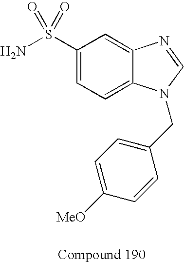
C1(S(N)(=O)=O)=CC=C2C(=C1)N=CN2CC1=CC=C([MeO])C=C1
